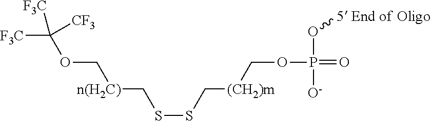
[F3C]C(OC[n(H2C)]CSSC[(CH2)m]COP([O-])(O[5 End of Oligo])=O)([F3C])[CF3]
